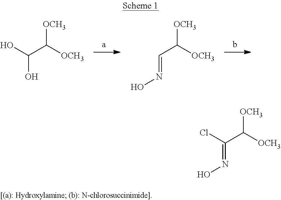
OC(C([OCH3])[OCH3])O.C(C([OCH3])[OCH3])=NO.C(C([OCH3])[OCH3])(=NO)Cl
